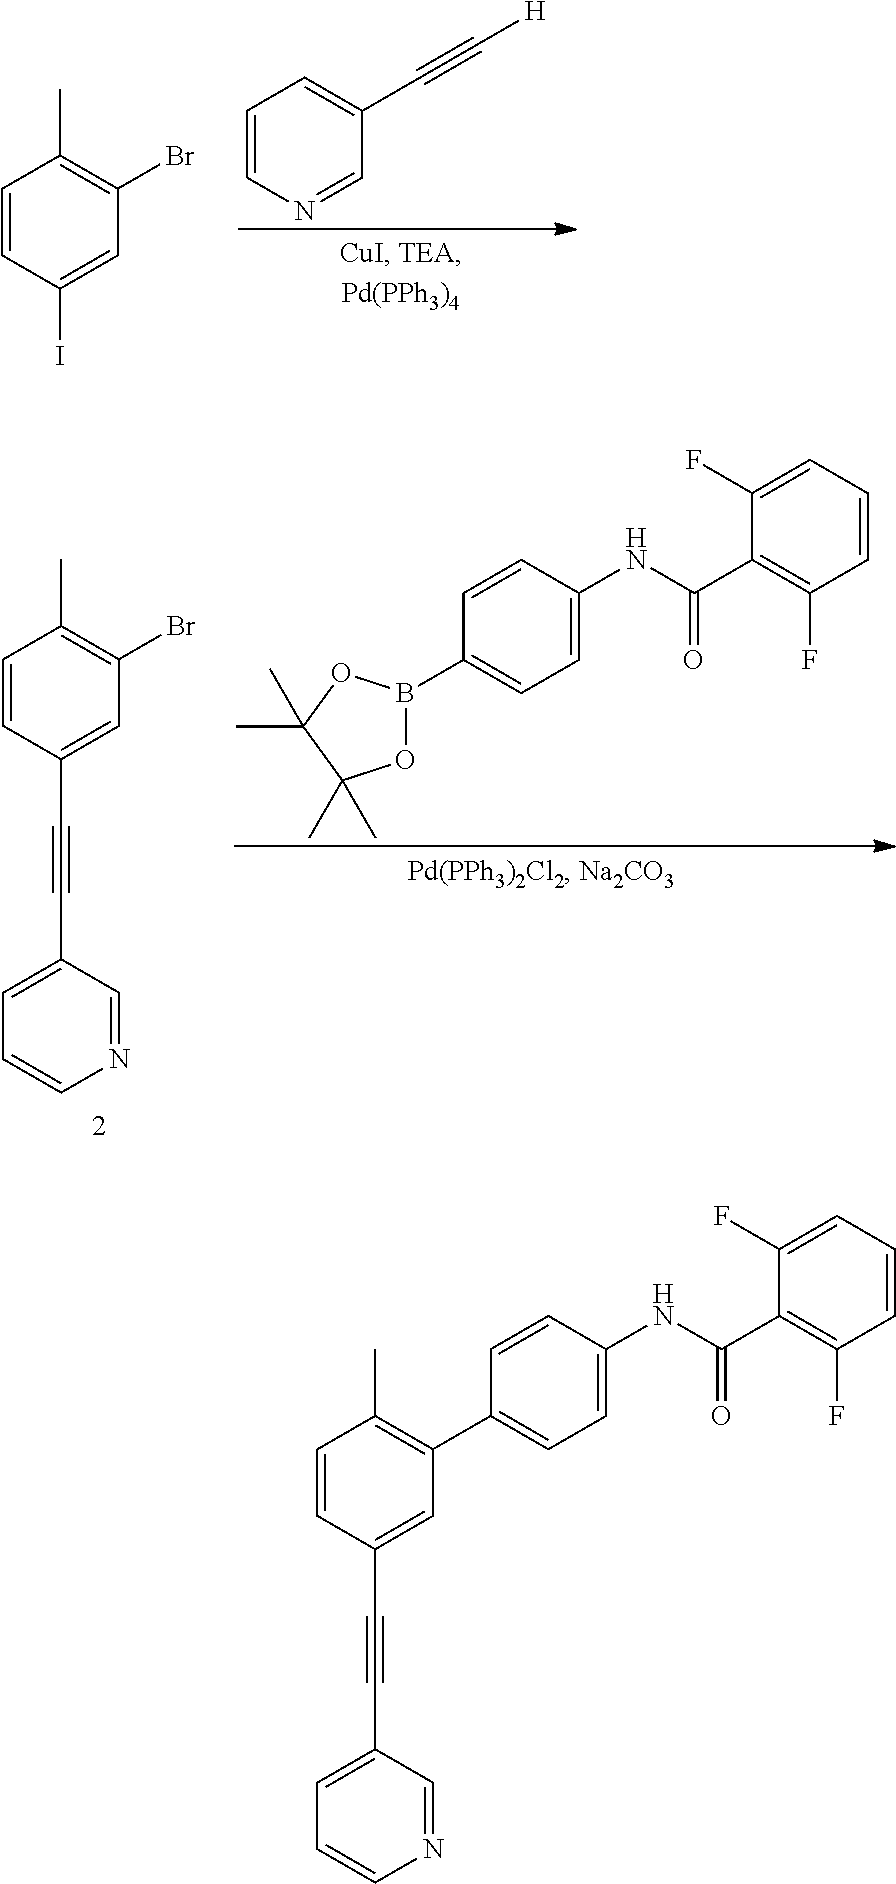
C1=CC(I)=CC(Br)=C1C.C1=CN=CC(C#C[H])=C1.C1=CC(C#CC2=CC=CN=C2)=CC(Br)=C1C.C1=C(NC(=O)C2=C(F)C=CC=C2F)C=CC(B2OC(C)(C)C(C)(C)O2)=C1.C1=CC(C#CC2=CC=CN=C2)=CC(C2=CC=C(NC(C3=C(F)C=CC=C3F)=O)C=C2)=C1C
